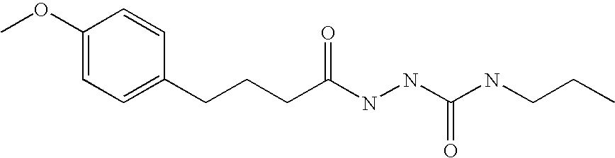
C1(OC)=CC=C(CCCC(NNC(NCCC)=O)=O)C=C1
